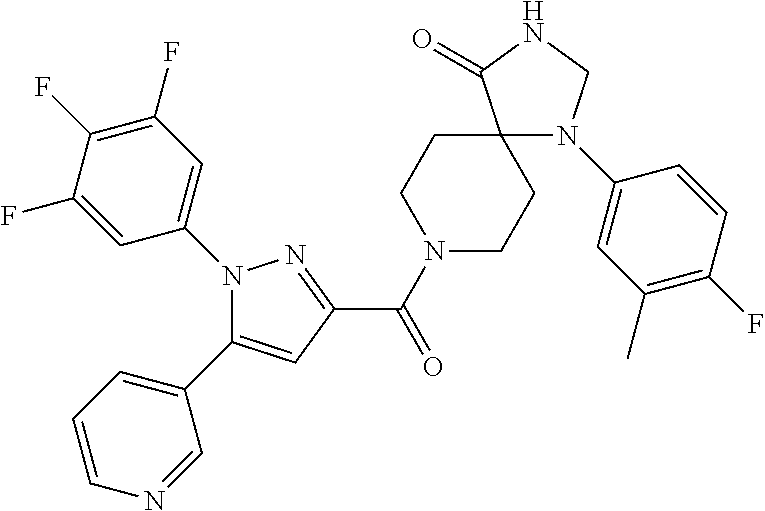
N1(C(C2=NN(C3=CC(F)=C(F)C(F)=C3)C(C3=CC=CN=C3)=C2)=O)CCC2(CC1)N(C1=CC(C)=C(F)C=C1)CNC2=O
